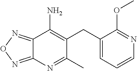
C12=NON=C1N=C(C)C(CC1=CC=CN=C1OC)=C2N
